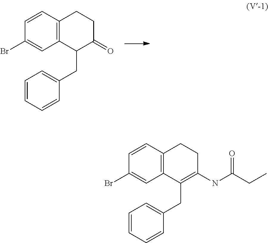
C1=CC2=C(C=C1Br)C(CC1=CC=CC=C1)C(=O)CC2.C1=CC2=C(C=C1Br)C(CC1=CC=CC=C1)=C(NC(CC)=O)CC2
